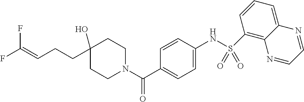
C1CN(C(C2=CC=C(NS(C3=C4C(=CC=C3)N=CC=N4)(=O)=O)C=C2)=O)CCC1(O)CCC=C(F)F
